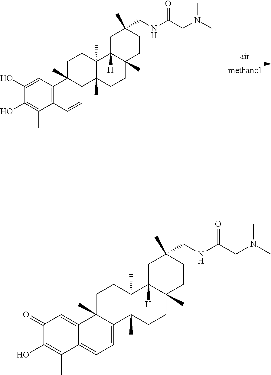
[methanol].C1(O)=CC2=C(C(C)=C1O)C=CC1C2(C)CCC2(C)C1(C)CCC1(C)C2([H])CC(CNC(CN(C)C)=O)(C)CC1.C1(=O)C(O)=C(C)C2=CC=C3C(C)(C2=C1)CCC1(C)C3(C)CCC2(C)C1([H])CC(CNC(CN(C)C)=O)(C)CC2
